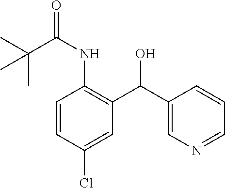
C1=CC(NC(=O)C(C)(C)C)=C(C(C2=CN=CC=C2)O)C=C1Cl
